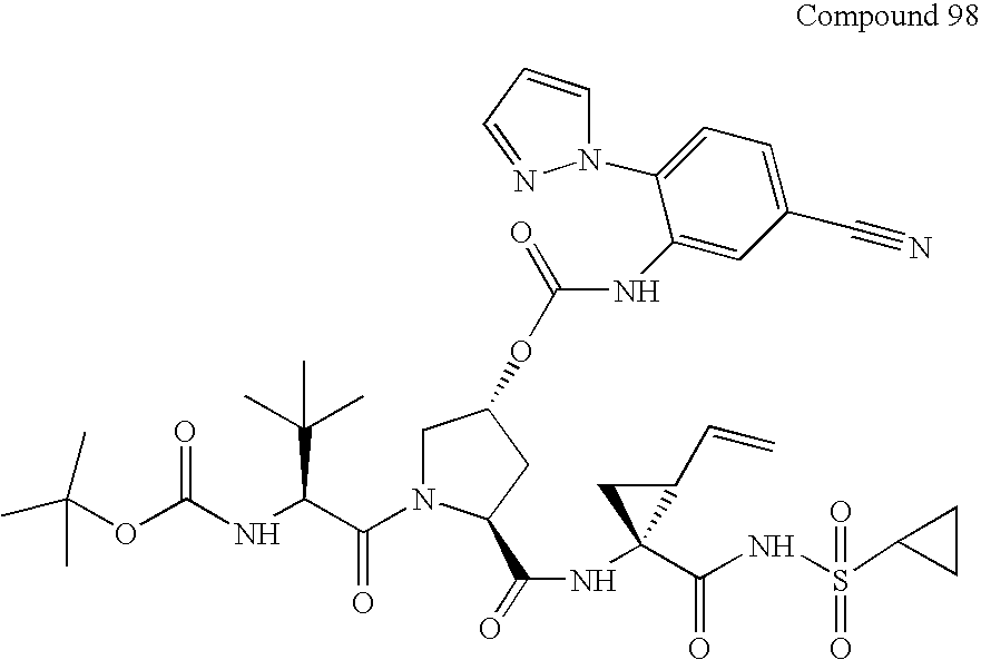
CC(OC(NC(C(N1CC(OC(NC2=CC(C#N)=CC=C2N2C=CC=N2)=O)CC1C(=O)NC1(C(=O)NS(=O)(C2CC2)=O)C(C=C)C1)=O)C(C)(C)C)=O)(C)C
